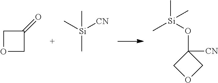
O1CC(=O)C1.C[Si](C)([CN])C.C[Si](OC1([CN])COC1)(C)C
